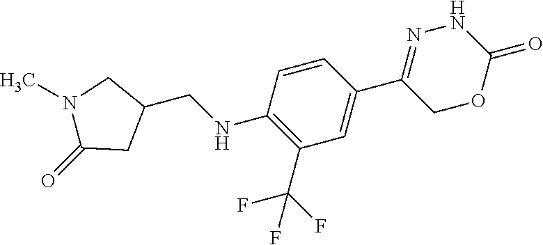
C1(C2=CC(C(F)(F)F)=C(NCC3CN(C)C(=O)C3)C=C2)=NNC(=O)OC1
